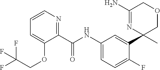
C1(NC(=O)C2=NC=CC=C2OCC(F)(F)F)=CC=C(F)C(C2(C)COCC(N)=N2)=C1
